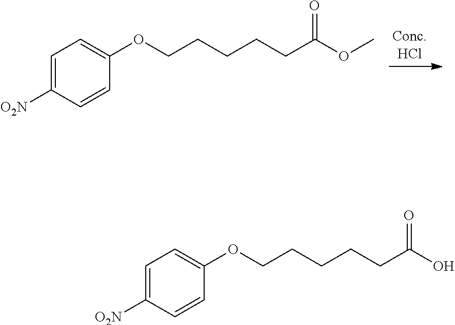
C1=C([O2N])C=CC(OCCCCCC(OC)=O)=C1.C1=C([O2N])C=CC(OCCCCCC(O)=O)=C1
